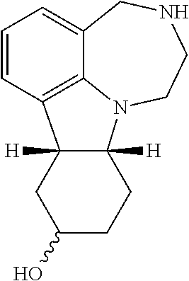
C1=CC2=C3C(=C1)CNCCN3C1([H])C2([H])CC(O)CC1
